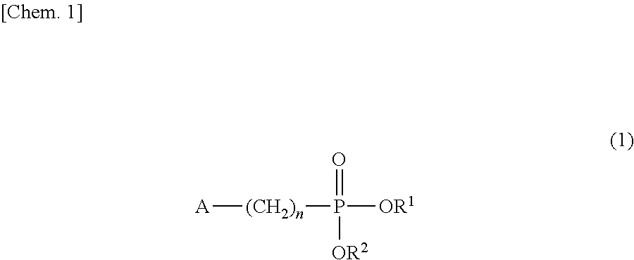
[A][(CH2)n]P([OR1])(=O)[OR2]
